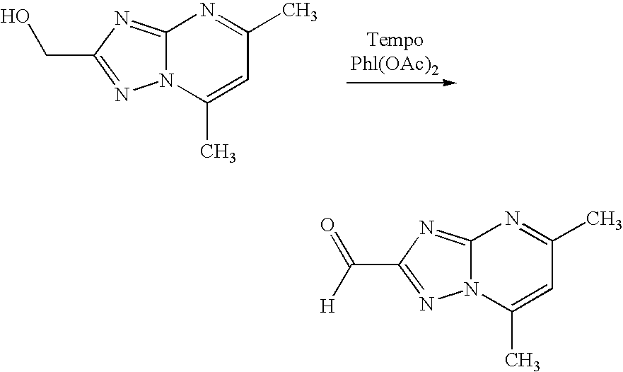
N12C(C)=CC(C)=NC1=NC(CO)=N2.N12C(C)=CC(C)=NC1=NC(C(=O)[H])=N2
